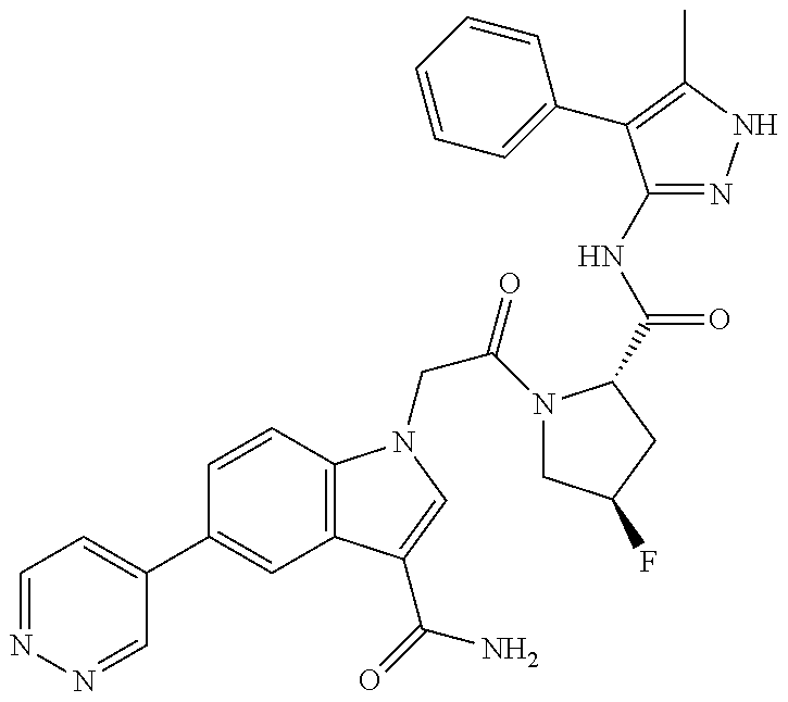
C1=NN=CC(C2=CC3=C(C=C2)N(CC(=O)N2CC(F)CC2C(=O)NC2=NNC(C)=C2C2=CC=CC=C2)C=C3C(N)=O)=C1
